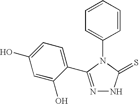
C1=CC=CC(N2C(=S)NN=C2C2=CC=C(O)C=C2O)=C1
